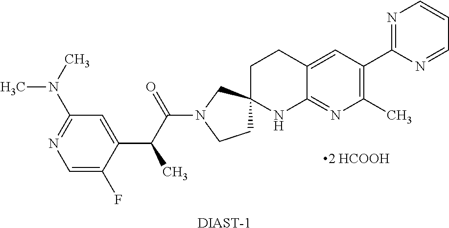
C1=C(F)C(C(C(N2CCC3(C2)CCC2=CC(C4=NC=CC=N4)=C(C)N=C2N3)=O)C)=CC(N(C)C)=N1.[DIAST-1]
